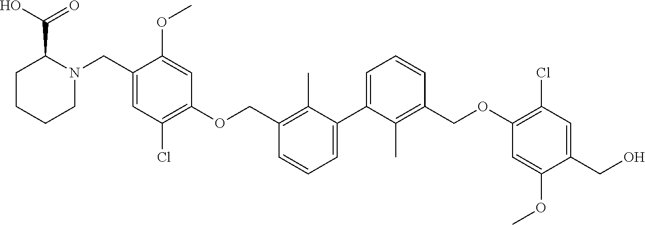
C1(C(O)=O)CCCCN1CC1=CC(Cl)=C(OCC2=C(C)C(C3=CC=CC(COC4=C(Cl)C=C(CO)C(OC)=C4)=C3C)=CC=C2)C=C1OC
